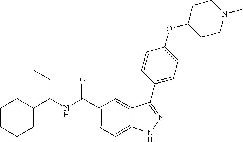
C1(C(NC(C2=CC=C3C(=C2)C(C2=CC=C(OC4CCN(C)CC4)C=C2)=NN3)=O)CC)CCCCC1
